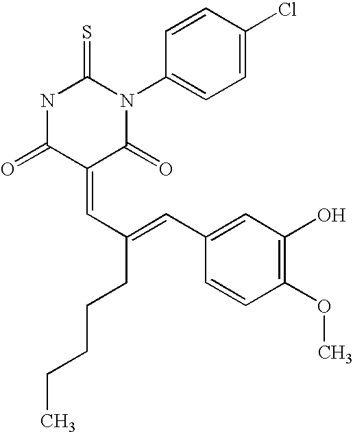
C1=CC(N2C(=S)NC(=O)C(=CC(=CC3=CC(O)=C(OC)C=C3)CCCCC)C2=O)=CC=C1Cl
